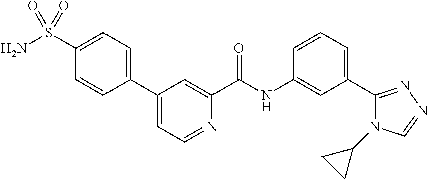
C1(C2=CC=C(S(N)(=O)=O)C=C2)=CC=NC(C(NC2=CC(C3=NN=CN3C3CC3)=CC=C2)=O)=C1
